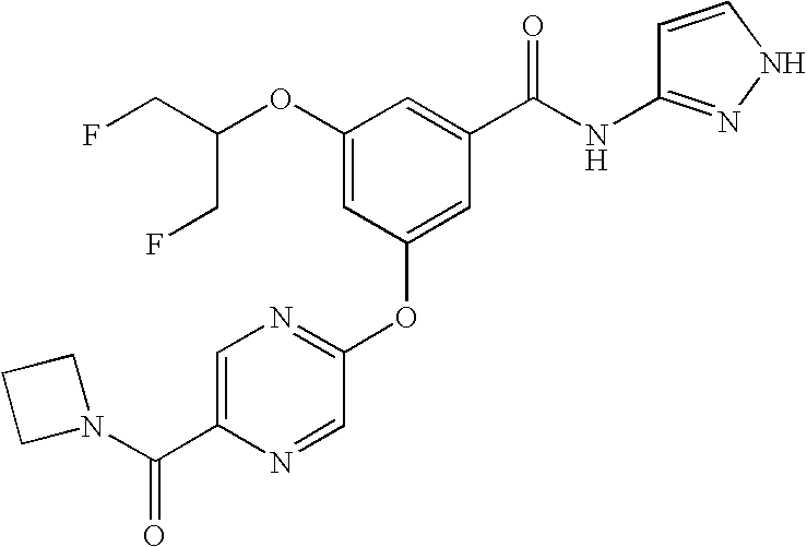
C1=C(C(=O)N2CCC2)N=CC(OC2=CC(C(NC3=NNC=C3)=O)=CC(OC(CF)CF)=C2)=N1
